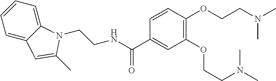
C1=C2C(=CC=C1)N(CCNC(C1=CC(OCCN(C)C)=C(OCCN(C)C)C=C1)=O)C(C)=C2
